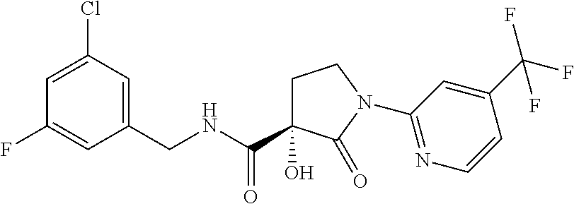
C1C(O)(C(=O)NCC2=CC(Cl)=CC(F)=C2)C(=O)N(C2=NC=CC(C(F)(F)F)=C2)C1
